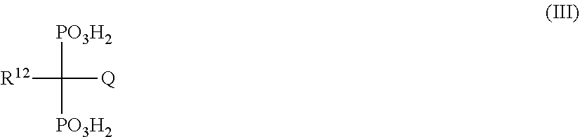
[PO3H2]C([PO3H2])([Q])[R12]
